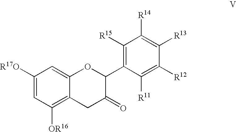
C1([R17O])=CC([OR16])=C2C(=C1)OC(C1=C([R15])C([R14])=C([R13])C([R12])=C1[R11])C(=O)C2
